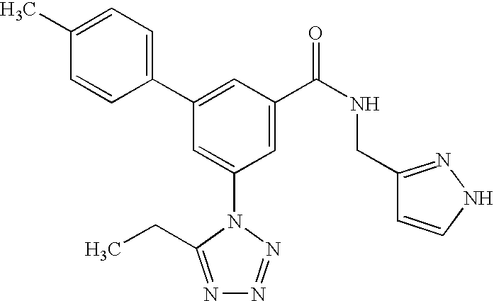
C1(C2=CC(C(NCC3=NNC=C3)=O)=CC(N3C(CC)=NN=N3)=C2)=CC=C(C)C=C1
